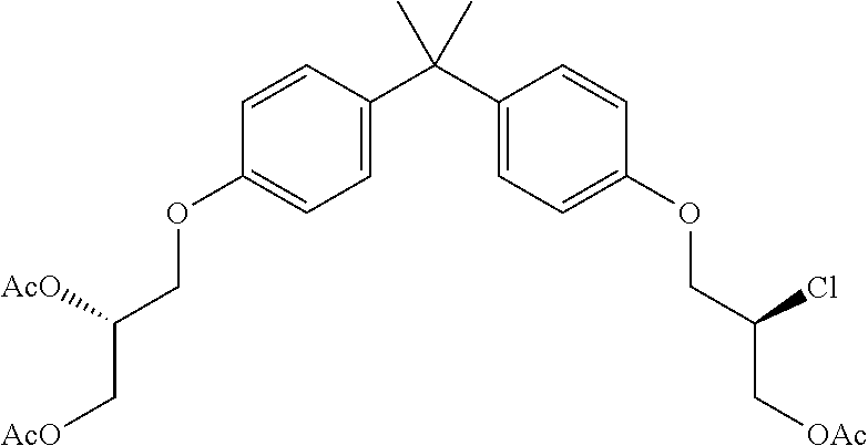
C1=C(C(C2=CC=C(OCC(Cl)C[OAc])C=C2)(C)C)C=CC(OCC([AcO])C[AcO])=C1
